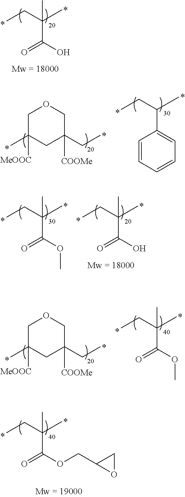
CCC(C)(C(=O)O)C.CCC(C)(C(=O)OCC1OC1)C.C1C(C)([MeOOC])CC([COOMe])(CC)CO1.C1=CC=CC=C1C(C)CC.CCC(C)(C(=O)OC)C.CCC(C)(C(=O)O)C.C1C(C)([MeOOC])CC([COOMe])(CC)CO1.CCC(C)(C(=O)OC)C
